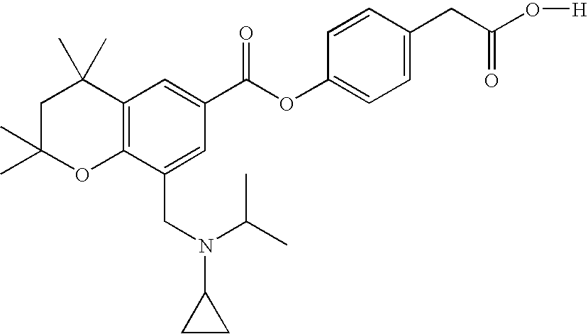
C1=C(CC(O[H])=O)C=CC(OC(C2=CC3=C(C(CN(C(C)C)C4CC4)=C2)OC(C)(C)CC3(C)C)=O)=C1
